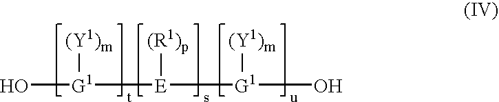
O[G1]([(Y1)m])[E]([(R1)p])[G1]([(Y1)m])O
